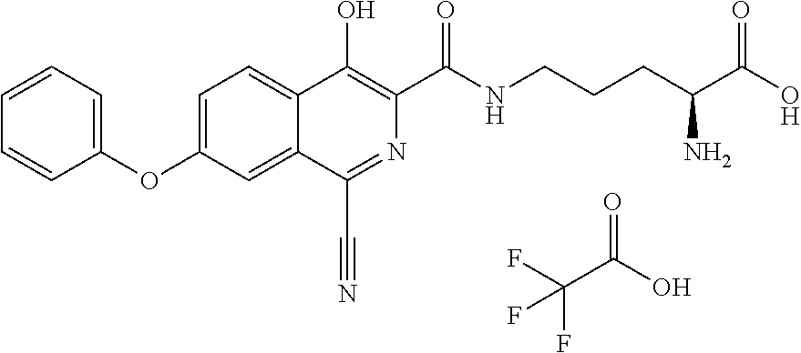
N(CCCC(C(O)=O)N)C(C1=C(O)C2=CC=C(OC3=CC=CC=C3)C=C2C(C#N)=N1)=O.C(C(O)=O)(F)(F)F
